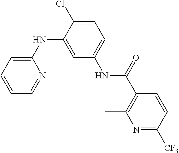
C1=C(NC2=CC(NC(C3=C(C)N=C([CF3])C=C3)=O)=CC=C2Cl)N=CC=C1
